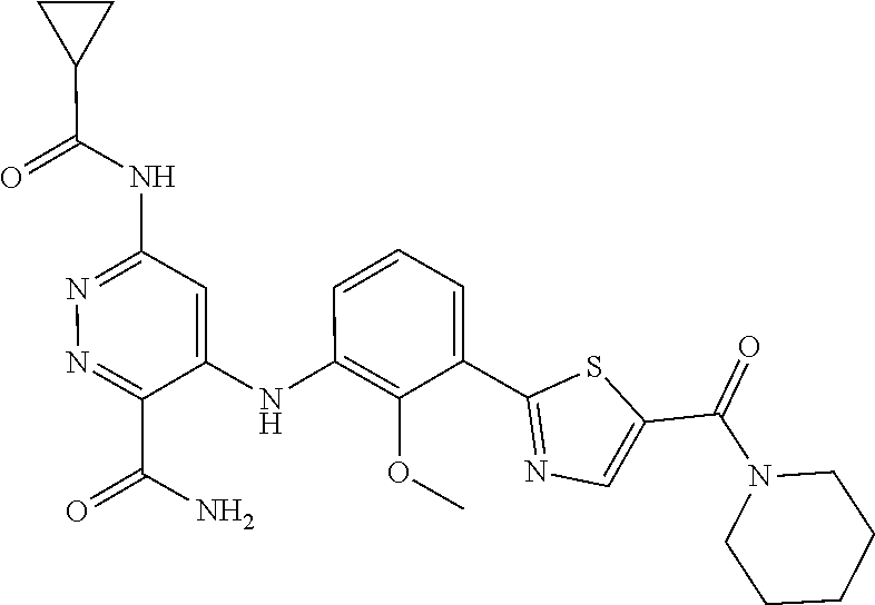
C1=C(C2=NC=C(C(N3CCCCC3)=O)S2)C(OC)=C(NC2=CC(NC(C3CC3)=O)=NN=C2C(N)=O)C=C1
